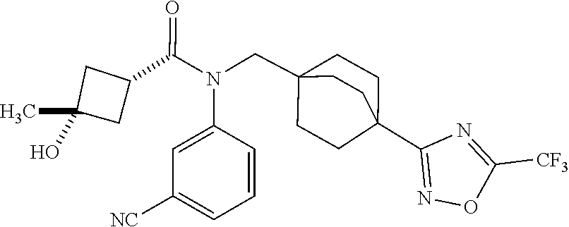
N(C(C1CC(C)(O)C1)=O)(CC12CCC(C3=NOC([CF3])=N3)(CC1)CC2)C1=CC([NC])=CC=C1
